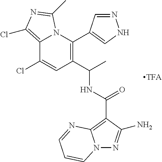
C12=C(Cl)N=C(C)N1C(C1=CNN=C1)=C(C(C)NC(=O)C1=C3N(N=C1N)C=CC=N3)C=C2Cl
